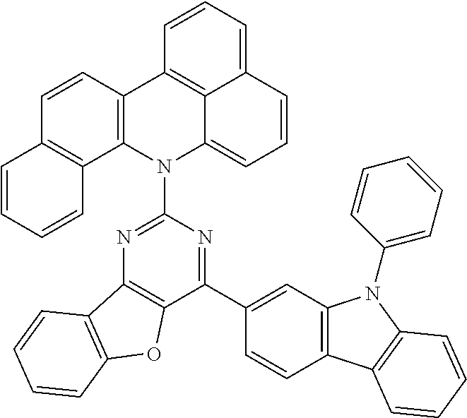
C12=C(C3=C4C(=CC=CC4=CC=C3)N1C1=NC3=C(C(C4=CC5=C(C=C4)C4=C(N5C5=CC=CC=C5)C=CC=C4)=N1)OC1=C3C=CC=C1)C=CC1=C2C=CC=C1
